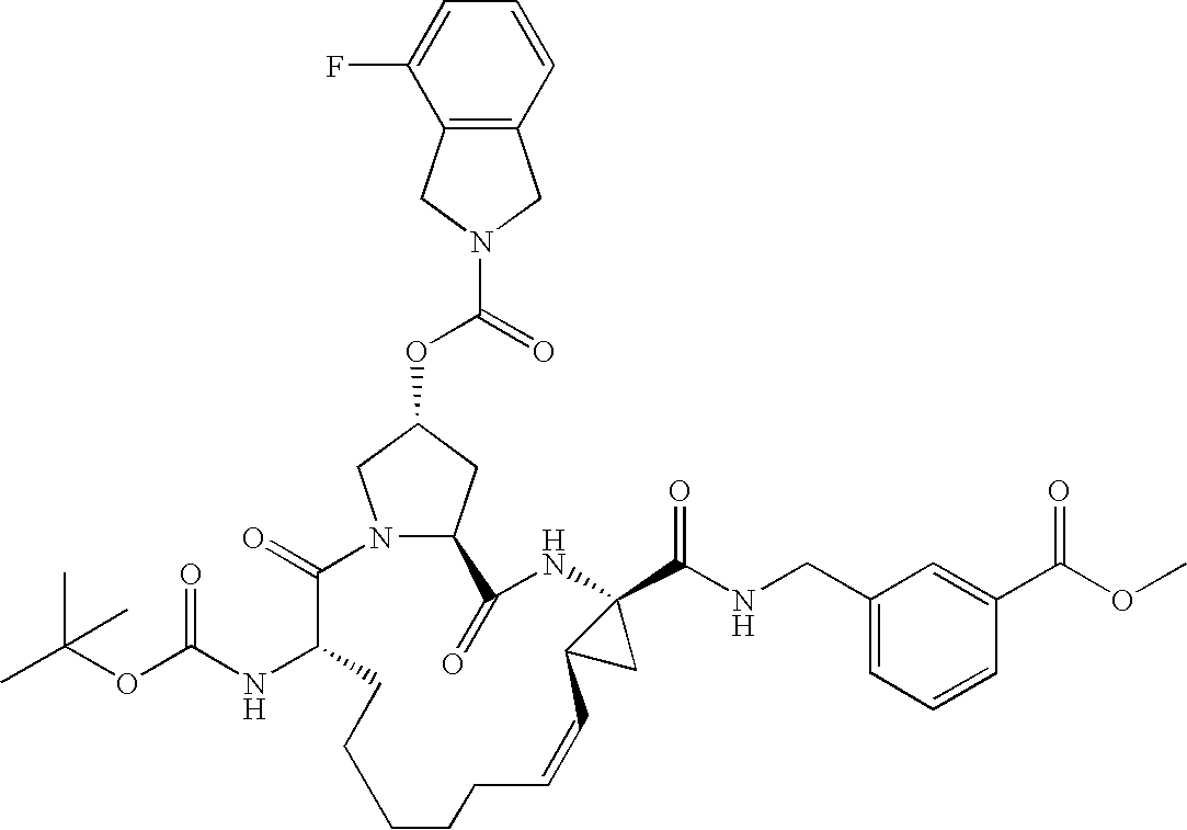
N12C(CC(OC(=O)N3CC4=C(C3)C(F)=CC=C4)C1)C(=O)NC1(C(NCC3=CC=CC(C(OC)=O)=C3)=O)C(C1)C=CCCCCCC(NC(OC(C)(C)C)=O)C2=O
